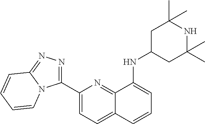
C1(C2=NN=C3N2C=CC=C3)=CC=C2C(=N1)C(NC1CC(C)(C)NC(C)(C)C1)=CC=C2
